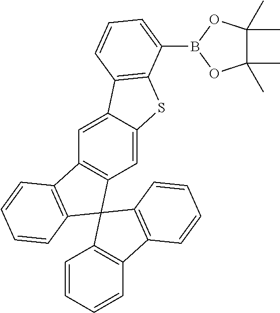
C1=C2C(=CC3=C1C1=C(C=CC=C1)C31C3=C(C=CC=C3)C3=C1C=CC=C3)SC1=C2C=CC=C1B1OC(C)(C)C(C)(C)O1
